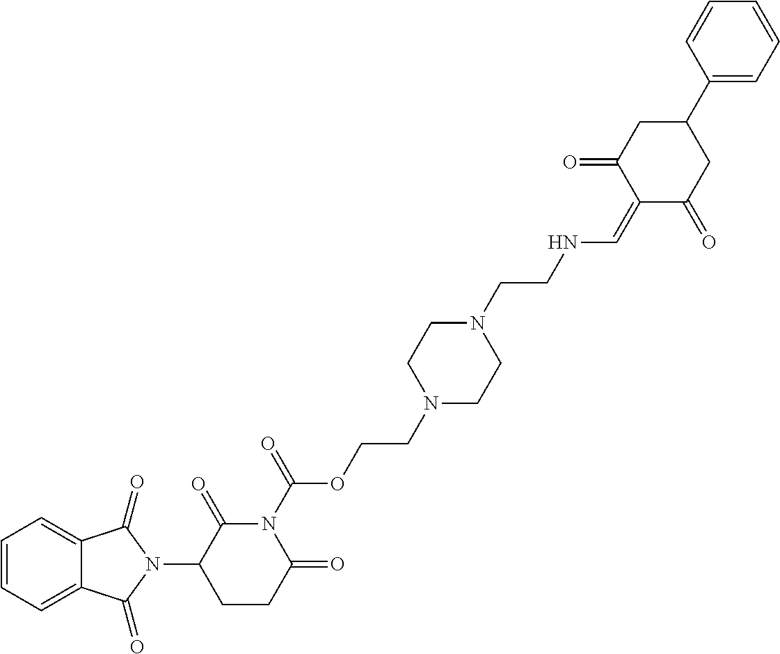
C12=CC=CC=C1C(=O)N(C1C(=O)N(C(=O)OCCN3CCN(CCNC=C4C(=O)CC(C5=CC=CC=C5)CC4=O)CC3)C(=O)CC1)C2=O
